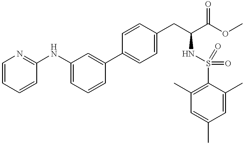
C1=CC=CC(NC2=CC=CC(C3=CC=C(CC(NS(=O)(=O)C4=C(C)C=C(C)C=C4C)C(=O)OC)C=C3)=C2)=N1
